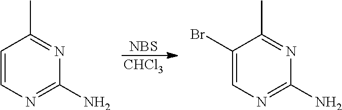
[NBS].[CHCl3].C1=CN=C(N)N=C1C.C1(Br)=CN=C(N)N=C1C
